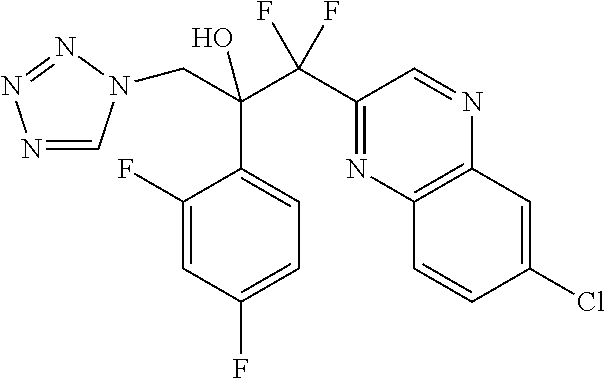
N1=CN(CC(C2=CC=C(F)C=C2F)(C(F)(F)C2=NC3=C(N=C2)C=C(Cl)C=C3)O)N=N1
